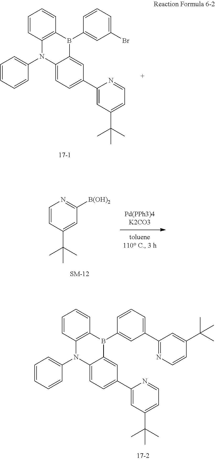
C12=C(C=CC=C1)B(C1=CC(Br)=CC=C1)C1=CC(C3=CC(C(C)(C)C)=CC=N3)=CC=C1N2C1=CC=CC=C1.C1=CC(C(C)(C)C)=CC([B(OH)2])=N1.C12=C(C=CC=C1)B(C1=CC(C3=NC=CC(C(C)(C)C)=C3)=CC=C1)C1=CC(C3=CC(C(C)(C)C)=CC=N3)=CC=C1N2C1=CC=CC=C1
